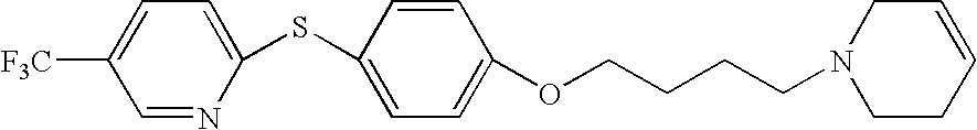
C1(SC2=CC=C(OCCCCN3CCC=CC3)C=C2)=CC=C([F3C])C=N1
